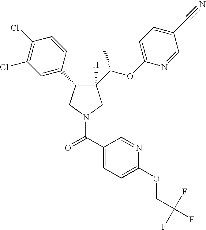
C1(C(OC2=CC=C(C#N)C=N2)C)([H])C(C2=CC(Cl)=C(Cl)C=C2)CN(C(C2=CC=C(OCC(F)(F)F)N=C2)=O)C1
